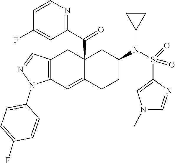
N1(C)C=NC(S(N(C2CC3(C(C4=NC=CC(F)=C4)=O)C(=CC4=C(C=NN4C4=CC=C(F)C=C4)C3)CC2)C2CC2)(=O)=O)=C1
